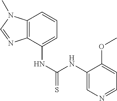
C1(NC(NC2=CC=CC3=C2N=CN3C)=S)=CN=CC=C1OC
